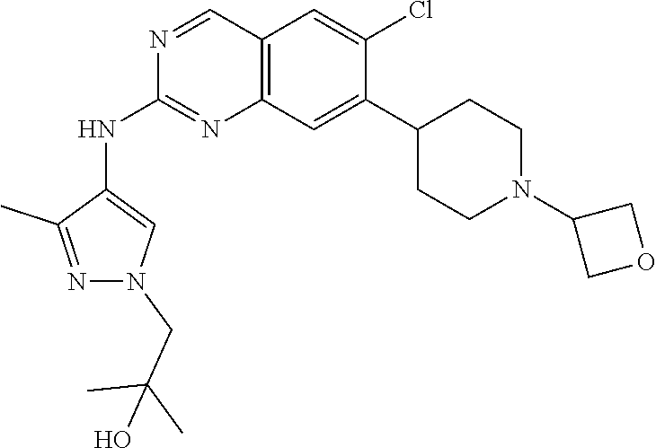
OC(C)(C)CN1C=C(NC2=NC3=C(C=N2)C=C(Cl)C(C2CCN(C4COC4)CC2)=C3)C(C)=N1
